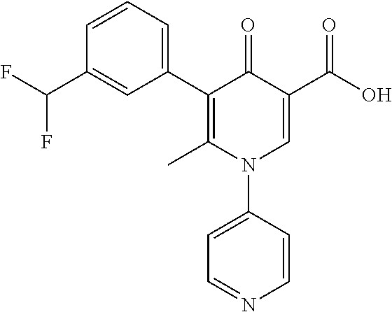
C1(C2=CC=CC(C(F)F)=C2)=C(C)N(C2=CC=NC=C2)C=C(C(=O)O)C1=O
